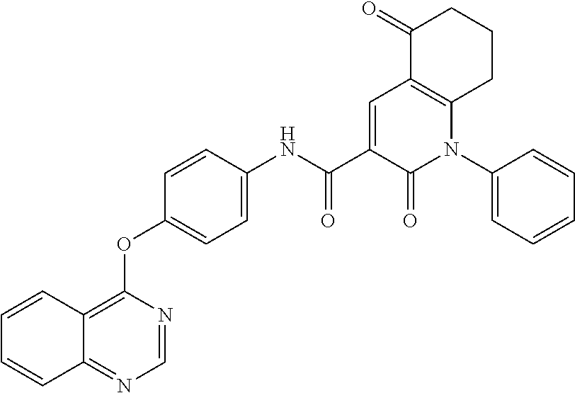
C1=CC2=NC=NC(OC3=CC=C(NC(C4=CC5=C(N(C6=CC=CC=C6)C4=O)CCCC5=O)=O)C=C3)=C2C=C1
